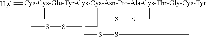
C=[Cys-Cys-Glu-Tyr-Cys-Cys-Asn-Pro-Ala-Cys-Thr-Gly-Cys-Tyr]123(CSSC1)(CSSC2)CSSC3
